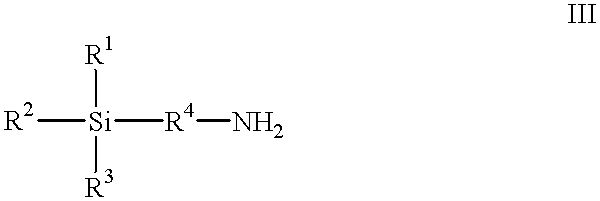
[R2][Si]([R4]N)([R1])[R3]
